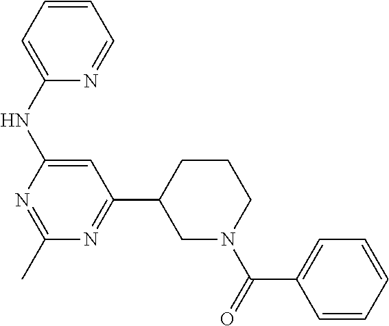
C1(NC2=CC(C3CN(C(=O)C4=CC=CC=C4)CCC3)=NC(C)=N2)=CC=CC=N1
